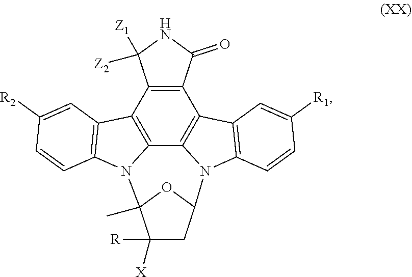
C12=C3C4=C(C5=C1N(C1=C5C=C([R1])C=C1)C1CC([R])([X])C(C)(N2C2=C3C=C([R2])C=C2)O1)C(=O)NC4([Z2])[Z1]
